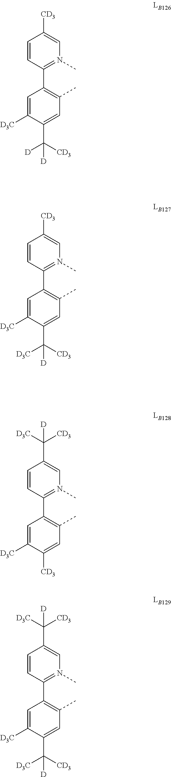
C1=CC(C2=C(C)C=C(C([CD3])([D])[D])C([D3C])=C2)=N(C)C=C1[CD3].C1=CC(C2=C(C)C=C([CD3])C([D3C])=C2)=N(C)C=C1C([D3C])([CD3])[D].C1=CC(C2=C(C)C=C(C([CD3])([D3C])[D])C([D3C])=C2)=N(C)C=C1C([D3C])([CD3])[D].C1=CC(C2=C(C)C=C(C([CD3])([D3C])[D])C([D3C])=C2)=N(C)C=C1[CD3]
